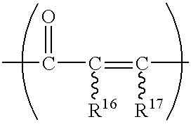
CC(C(=C(C)[R17])[R16])=O
